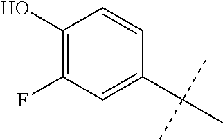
C1(O)=C(F)C=C(C(C)(C)C)C=C1
